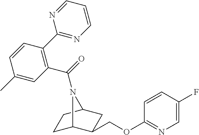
C1C2C(COC3=NC=C(F)C=C3)CC(C1)N2C(=O)C1=C(C2=NC=CC=N2)C=CC(C)=C1
